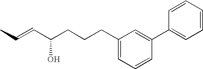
CC=CC(CCCC1=CC=CC(C2=CC=CC=C2)=C1)O
